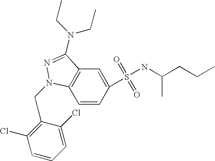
C1=CC(S(=O)(=O)NC(CCC)C)=CC2=C1N(CC1=C(Cl)C=CC=C1Cl)N=C2N(CC)CC
